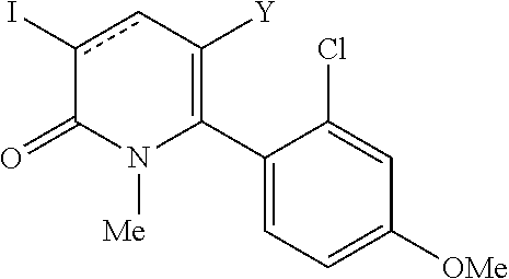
C1(C2=C([Y])cc(I)C(=O)N2[Me])=CC=C([OMe])C=C1Cl
